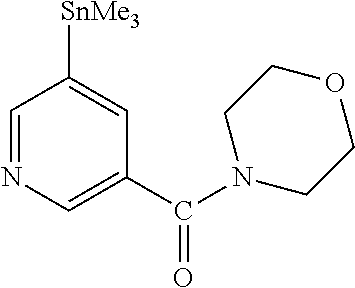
C1=NC=C(C(N2CCOCC2)=O)C=C1[SnMe3]
